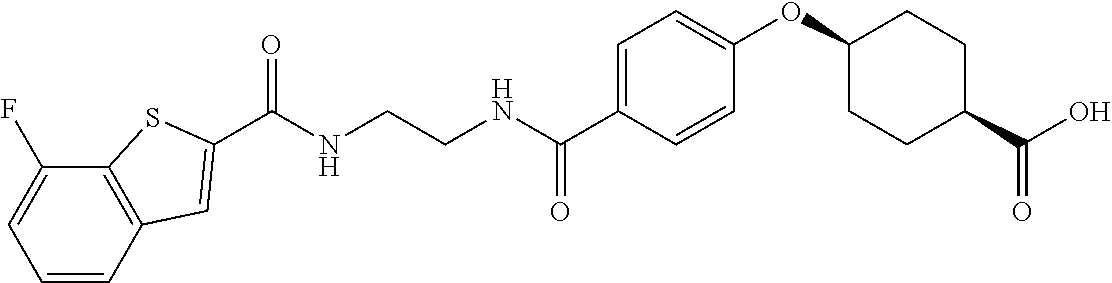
C(NCCNC(C1=CC=C(OC2CCC(C(O)=O)CC2)C=C1)=O)(=O)C1=CC2=C(C(F)=CC=C2)S1
